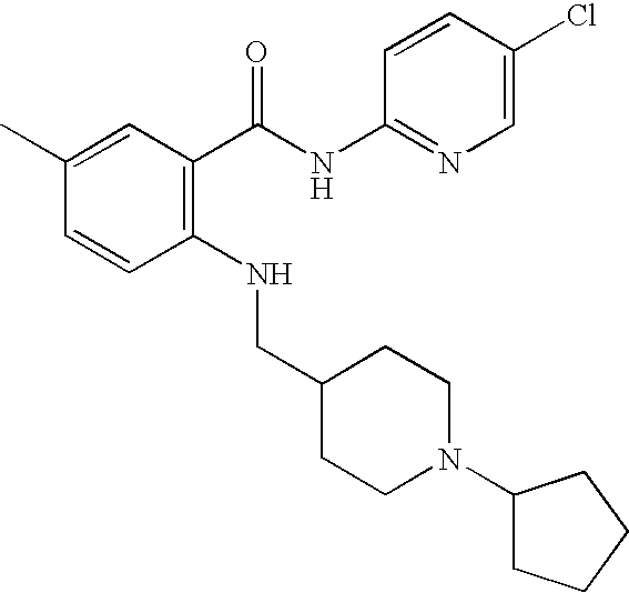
C1(C)=CC(C(NC2=NC=C(Cl)C=C2)=O)=C(NCC2CCN(C3CCCC3)CC2)C=C1
